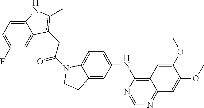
C12=CC=C(F)C=C1C(CC(=O)N1C3=CC=C(NC4=C5C(=NC=N4)C=C(OC)C(OC)=C5)C=C3CC1)=C(C)N2
